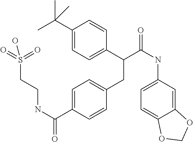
C1=C(C(NCCS(=O)(=O)O)=O)C=CC(CC(C2=CC=C(C(C)(C)C)C=C2)C(NC2=CC=C3C(=C2)OCO3)=O)=C1
